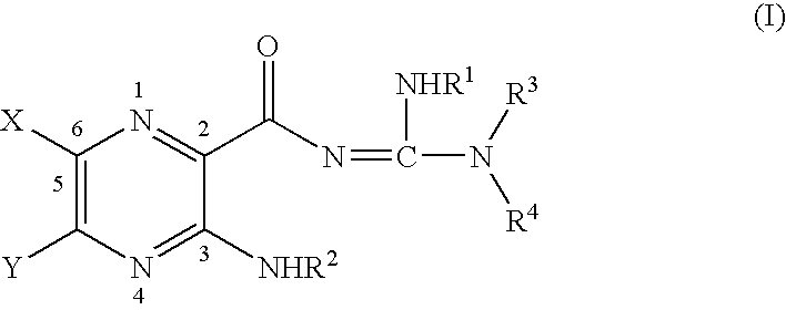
C1([X])=C([Y])N=C([NHR2])C(C(=O)N=C(N([R3])[R4])[NHR1])=N1
